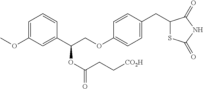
C1=C(OC)C=C(C(COC2=CC=C(CC3SC(=O)NC3=O)C=C2)OC(=O)CC[CO2H])C=C1
